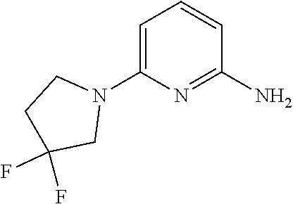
C1=C(N2CCC(F)(F)C2)N=C(N)C=C1
